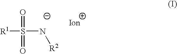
[R1]S(N[R2])(=O)=O
